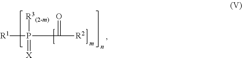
[R1]P([R3])(C(=O)[R2])=[X]
